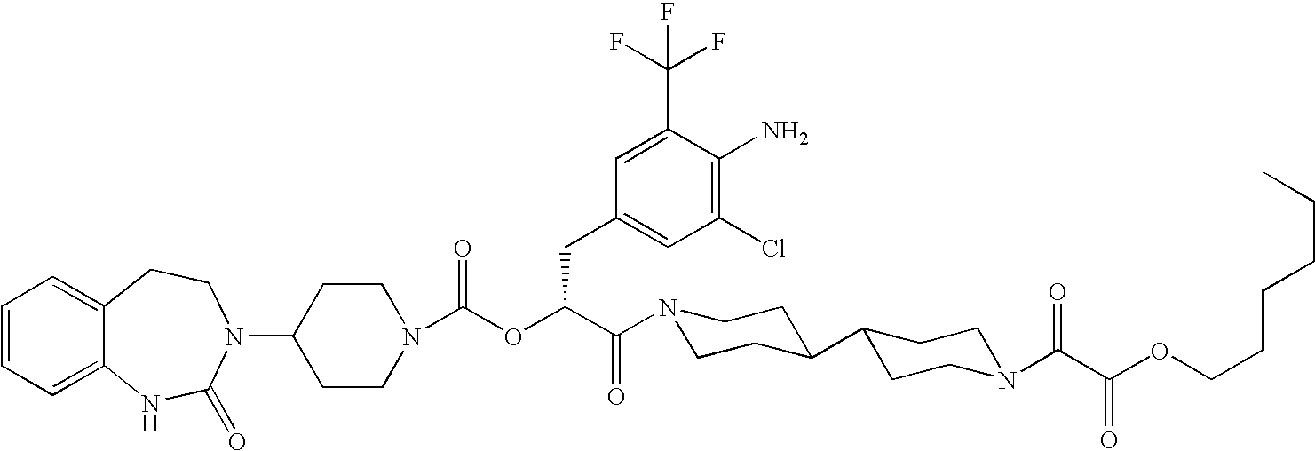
C12=CC=CC=C1NC(=O)N(C1CCN(C(OC(C(=O)N3CCC(C4CCN(C(C(OCCCCCC)=O)=O)CC4)CC3)CC3=CC(Cl)=C(N)C(C(F)(F)F)=C3)=O)CC1)CC2
